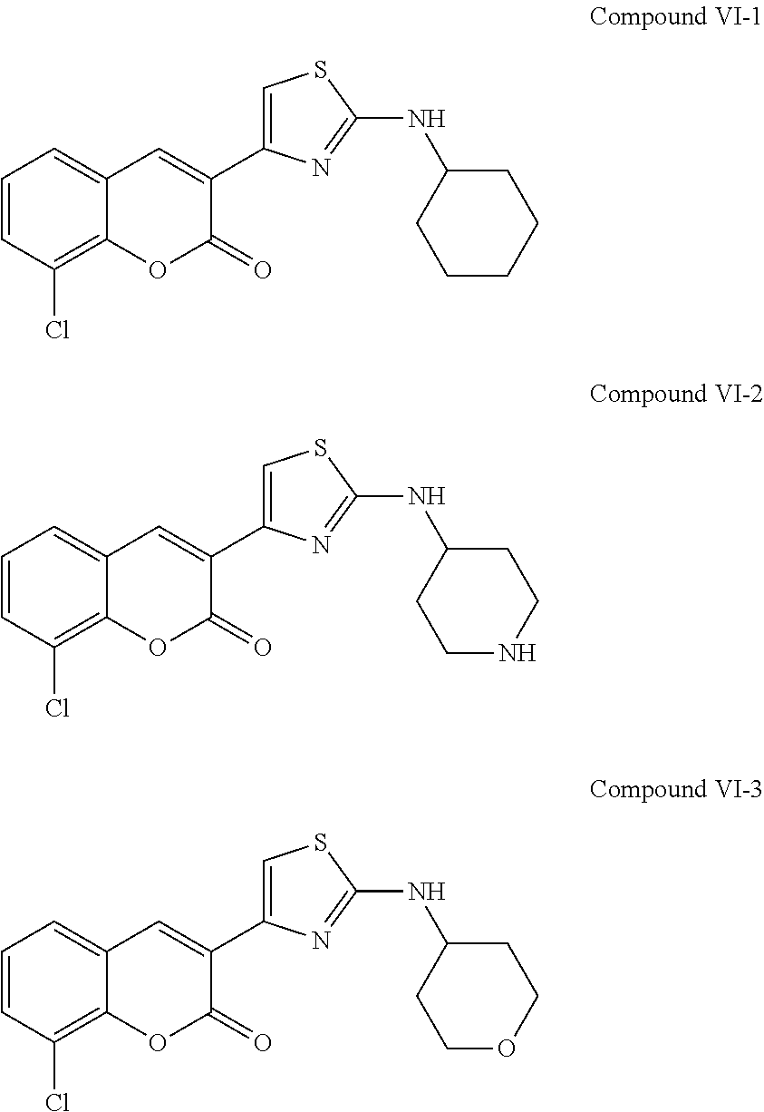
C1=CC(Cl)=C2C(=C1)C=C(C1=CSC(NC3CCCCC3)=N1)C(=O)O2.C1=CC(Cl)=C2C(=C1)C=C(C1=CSC(NC3CCNCC3)=N1)C(=O)O2.C1=CC(Cl)=C2C(=C1)C=C(C1=CSC(NC3CCOCC3)=N1)C(=O)O2
